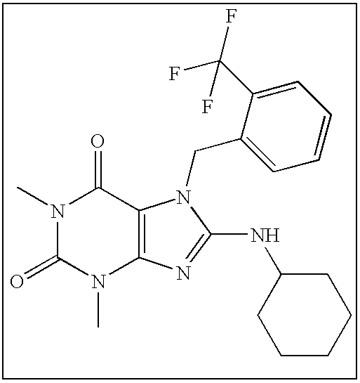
N1(C)C(=O)N(C)C2=C(C1=O)N(CC1=CC=CC=C1C(F)(F)F)C(NC1CCCCC1)=N2
